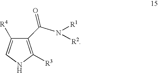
C1=C([R4])C(C(N([R1])[R2])=O)=C([R3])N1
